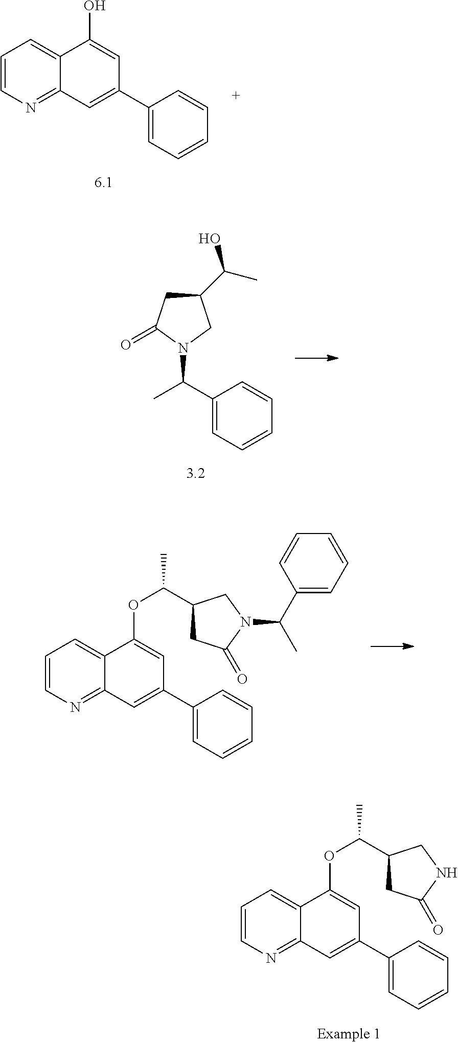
C1=CN=C2C(=C1)C(OC(C)C1CC(=O)NC1)=CC(C1=CC=CC=C1)=C2.C1=CN=C2C(=C1)C(O)=CC(C1=CC=CC=C1)=C2.C1(C(C)O)CC(=O)N(C(C2=CC=CC=C2)C)C1.C1=CN=C2C(=C1)C(OC(C)C1CC(=O)N(C(C3=CC=CC=C3)C)C1)=CC(C1=CC=CC=C1)=C2
